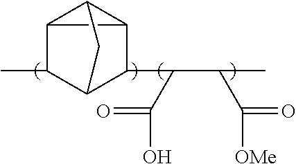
C12C(C)C3C(C(C(C([OMe])=O)C)C(O)=O)C1C2C3
